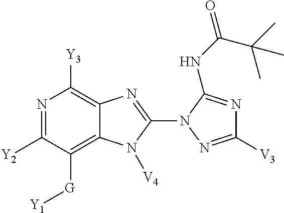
N1=C([Y2])C([G][Y1])=C2C(=C1[Y3])N=C(N1N=C([V3])N=C1NC(=O)C(C)(C)C)N2[V4]
